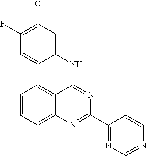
C1=CC=C2C(=C1)C(NC1=CC(Cl)=C(F)C=C1)=NC(C1=NC=NC=C1)=N2
